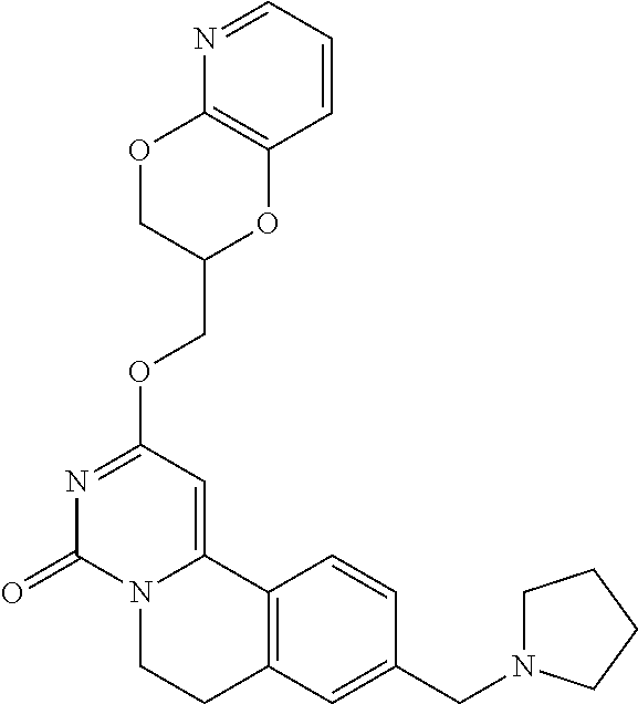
N1=CC=CC2=C1OCC(COC1=NC(=O)N3C(=C1)C1=C(CC3)C=C(CN3CCCC3)C=C1)O2
